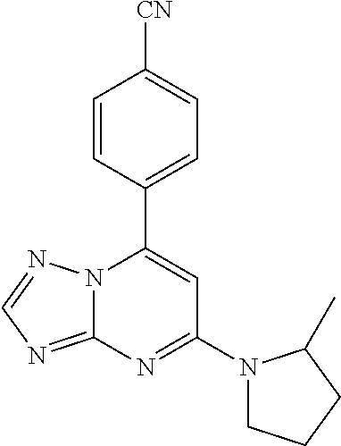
C12=NC=NN1C(C1=CC=C([CN])C=C1)=CC(N1CCCC1C)=N2
